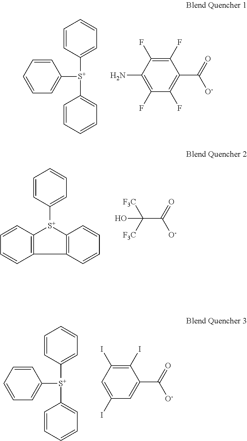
C1=CC([S+](C2=CC=CC=C2)C2=CC=CC=C2)=CC=C1.C1(F)=C(N)C(F)=C(F)C(C(=O)[O-])=C1F.C1=CC([S+](C2=CC=CC=C2)C2=CC=CC=C2)=CC=C1.C1(I)=CC(I)=C(I)C(C(=O)[O-])=C1.C1=CC([S+]2C3=C(C4=C2C=CC=C4)C=CC=C3)=CC=C1.C(C(=O)[O-])([F3C])([F3C])O
